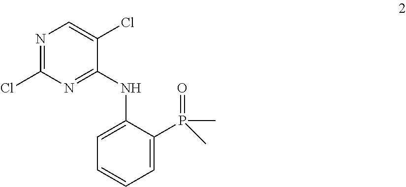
N1=C(Cl)N=C(NC2=CC=CC=C2P(C)(=O)C)C(Cl)=C1
